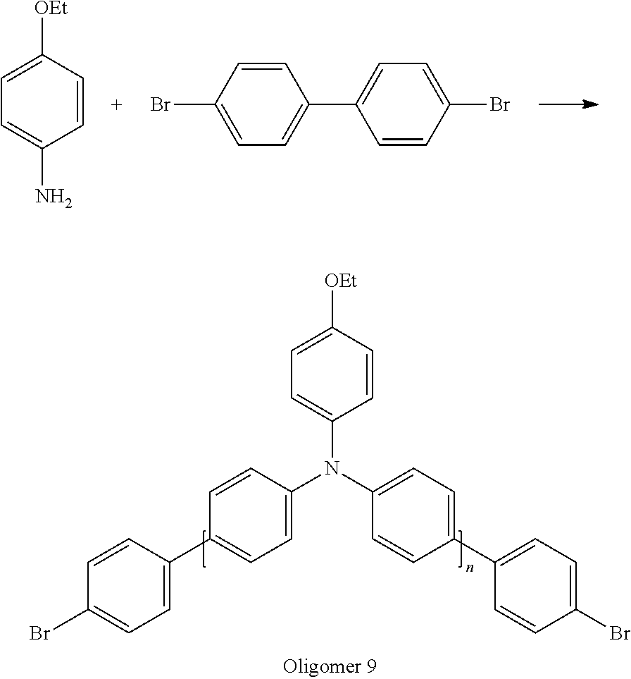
C1=CC([OEt])=CC=C1N(C1=CC=C(C2=CC=C(Br)C=C2)C=C1)C1=CC=C(C2=CC=C(Br)C=C2)C=C1.C1=CC([OEt])=CC=C1N.C1=CC(Br)=CC=C1C1=CC=C(Br)C=C1
